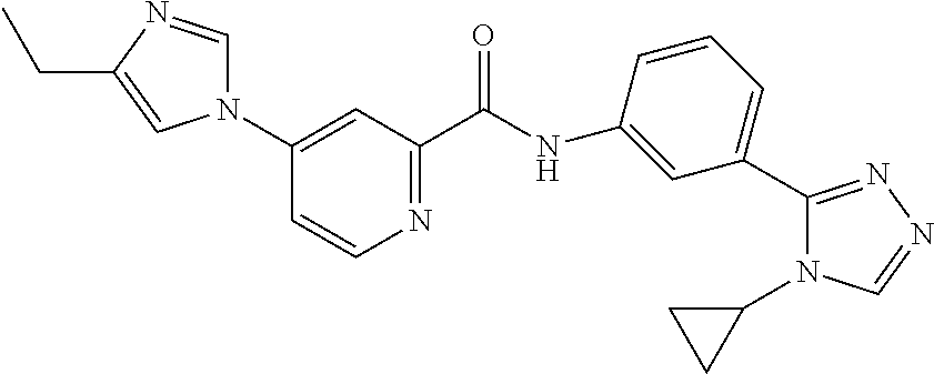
C1(C2=NN=CN2C2CC2)=CC=CC(NC(=O)C2=NC=CC(N3C=NC(CC)=C3)=C2)=C1
